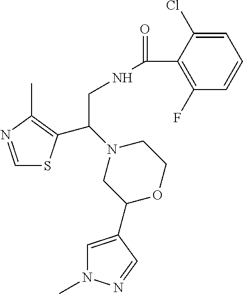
C1=NC(C)=C(C(N2CC(C3=CN(C)N=C3)OCC2)CNC(=O)C2=C(F)C=CC=C2Cl)S1
